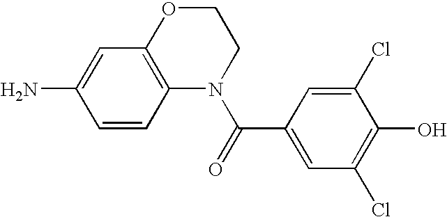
C1OC2=C(N(C(=O)C3=CC(Cl)=C(O)C(Cl)=C3)C1)C=CC(N)=C2
